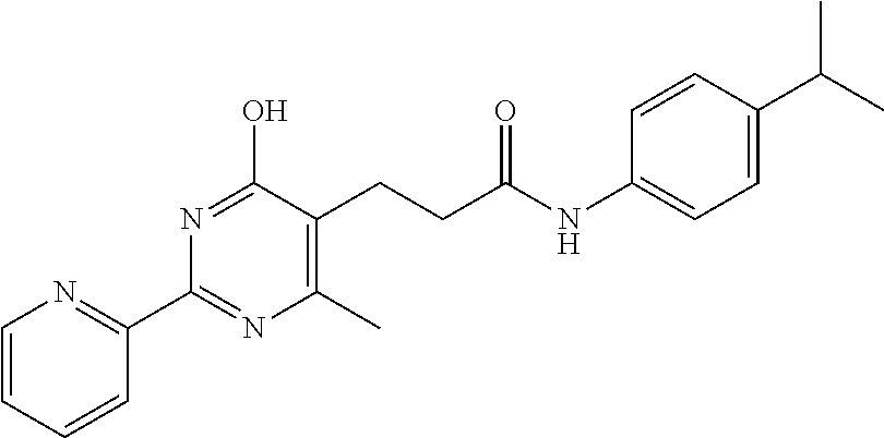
C1=CN=C(C2=NC(C)=C(CCC(NC3=CC=C(C(C)C)C=C3)=O)C(O)=N2)C=C1
